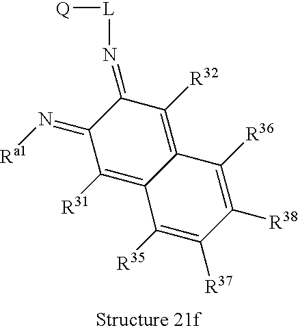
C1(=N[Ra1])C([R31])=C2C(=C([R32])C1=N[L][Q])C([R36])=C([R38])C([R37])=C2[R35]
